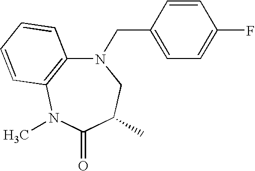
N1(CC2=CC=C(F)C=C2)C2=C(N(C)C(=O)C(C)C1)C=CC=C2
